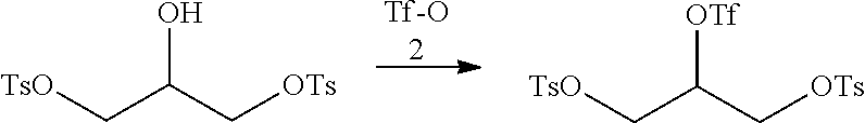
C(C(C[OTs])O)[TsO].[Tf-O2].C(C(C[OTs])[OTf])[TsO]
